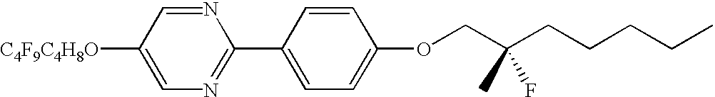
N1=C(C2=CC=C(OCC(CCCCC)(C)F)C=C2)N=CC([C4F9C4H8O])=C1
